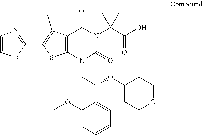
C12=C(N(CC(C3=CC=CC=C3OC)OC3CCOCC3)C(=O)N(C(C(O)=O)(C)C)C1=O)SC(C1=NC=CO1)=C2C
